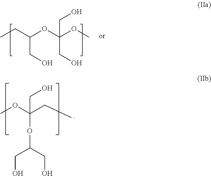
CCC(OC(OC)(CO)CO)CO.COC(CC)(OC(CO)CO)CO
